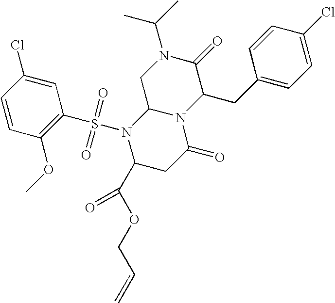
C1=CC(OC)=C(S(N2C(C(OCC=C)=O)CC(=O)N3C2CN(C(C)C)C(=O)C3CC2=CC=C(Cl)C=C2)(=O)=O)C=C1Cl
